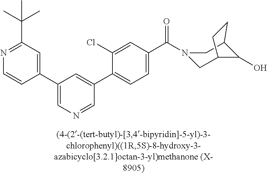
C1(C2=CN=CC(C3=CC=C(C(=O)N4CC5C(O)C(C4)CC5)C=C3Cl)=C2)=CC(C(C)(C)C)=NC=C1
